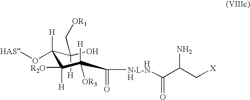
C([H])(C(C(C(C([N-L-N]C(C(C[X])N)=O)=O)([H])[OR3])([R2O])[H])([H])O[HAS])(O)C[OR1].[H].[H]
